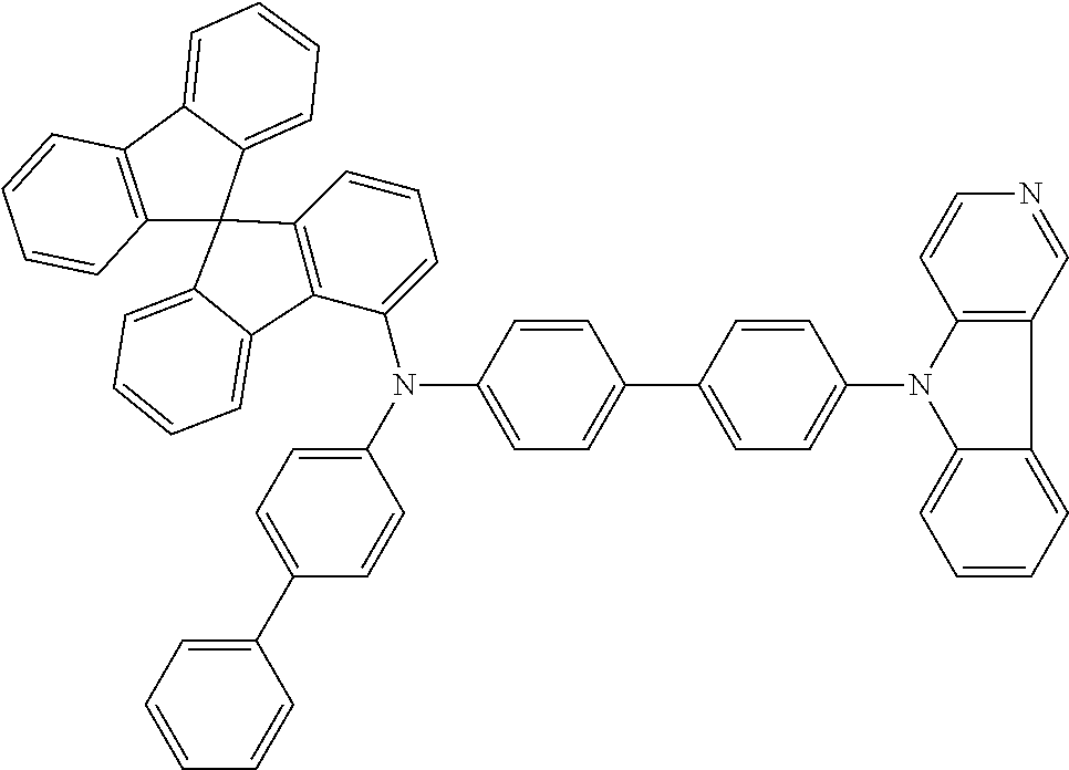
C12=C(C3=CC=CC=C3C13C1=C(C(N(C4=CC=C(C5=CC=CC=C5)C=C4)C4=CC=C(C5=CC=C(N6C7=CC=CC=C7C7=C6C=CN=C7)C=C5)C=C4)=CC=C1)C1=CC=CC=C31)C=CC=C2
